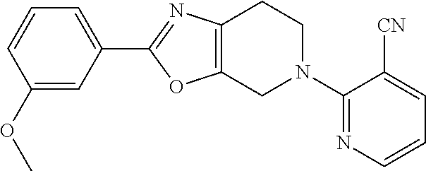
C1(OC)=CC(C2=NC3=C(O2)CN(C2=NC=CC=C2[CN])CC3)=CC=C1
